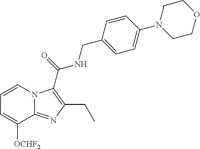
C1=CN2C(=NC(CC)=C2C(=O)NCC2=CC=C(N3CCOCC3)C=C2)C([OCHF2])=C1
